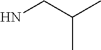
NCC(C)C
